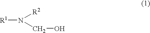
[R1]N([R2])CO
